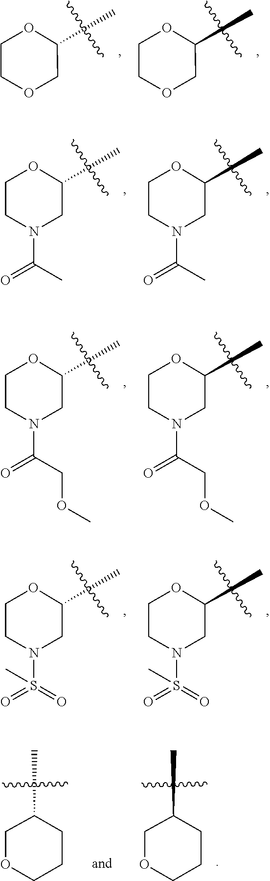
C1COCC(C)O1.C1COCC(C)O1.C1CN(C(=O)C)CC(C)O1.C1CN(C(=O)C)CC(C)O1.C1CN(C(=O)COC)CC(C)O1.C1CN(C(=O)COC)CC(C)O1.C1CN(S(=O)(=O)C)CC(C)O1.C1CN(S(=O)(=O)C)CC(C)O1.O1CCCC(C)C1.O1CCCC(C)C1
